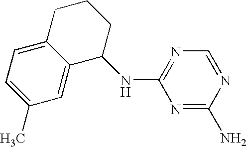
C1(C)=CC=C2C(=C1)C(NC1=NC=NC(N)=N1)CCC2
